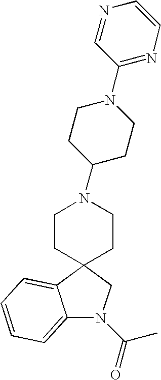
C12(CCN(C3CCN(C4=NC=CN=C4)CC3)CC1)CN(C(=O)C)C1=CC=CC=C21
